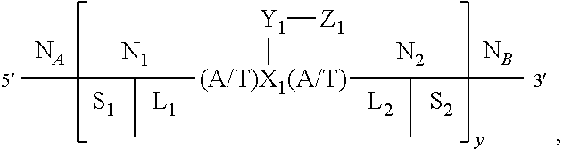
CC(C)[(A/T)X1(A/T)](C(C)C)[Y1][Z1].[NB].[L2].[N1].[N2].[S2].[S1].[L1]
